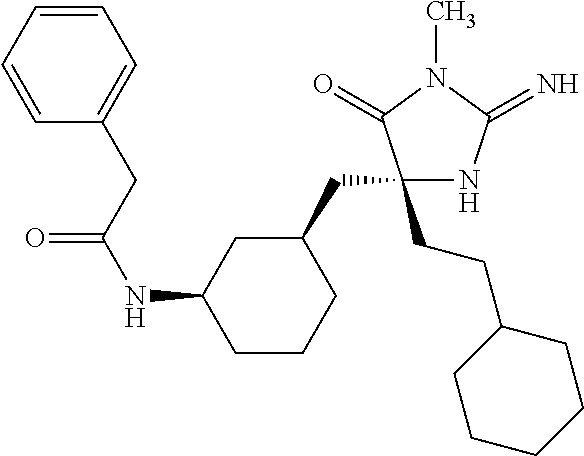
C1(CCC2CCCCC2)(CC2CC(NC(CC3=CC=CC=C3)=O)CCC2)NC(=N)N(C)C1=O
